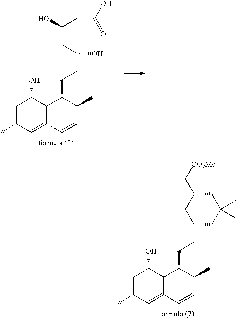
C1C(C)C=C2C(C1O)C(CCC(O)CC(CC(O)=O)O)C(C)C=C2.C1C(C)C=C2C(C1O)C(CCC1CC(C)(C)CC(C[CO2Me])C1)C(C)C=C2
